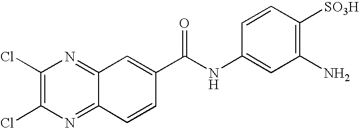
C1=CC(NC(=O)C2=CC3=NC(Cl)=C(Cl)N=C3C=C2)=CC(N)=C1[SO3H]
